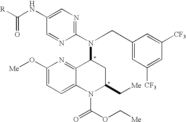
C1(NC([R])=O)=CN=C(N(C2C3=NC(O[Me])=CC=C3N(C(OC[Me])=O)C(C[Me])C2)CC2=CC([CF3])=CC([CF3])=C2)N=C1
